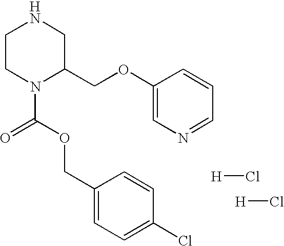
[H]Cl.[H]Cl.C1CN(C(=O)OCC2=CC=C(Cl)C=C2)C(COC2=CN=CC=C2)CN1
